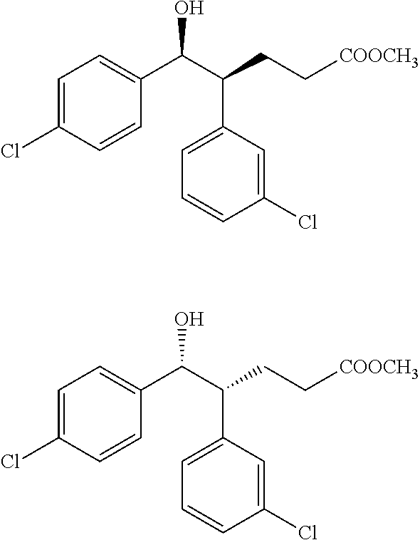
C(C(C1=CC=CC(Cl)=C1)CC[COOCH3])(C1=CC=C(Cl)C=C1)O.C(C(C1=CC=CC(Cl)=C1)CC[COOCH3])(C1=CC=C(Cl)C=C1)O
